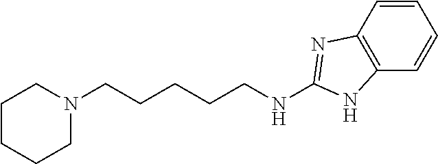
C1CCCN(CCCCCNC2=NC3=C(C=CC=C3)N2)C1
